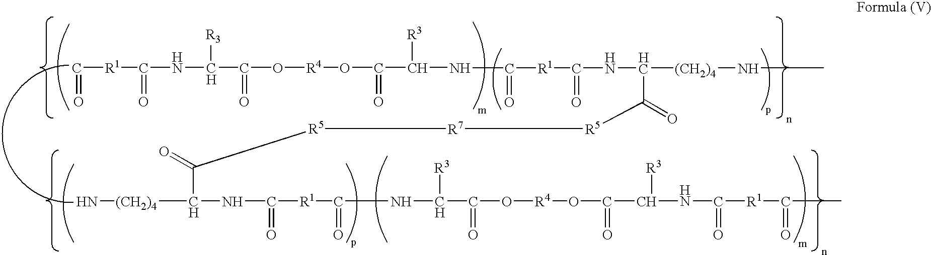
C(=O)[R1]C(=O)NC([R3])C(=O)O[R4]OC(C(NC([R1]C(=O)NC(C([R5][R7][R5]C(C([(CH2)4]N)NC(=O)[R1]C(=O)NC([R3])C(=O)O[R4]OC(=O)C([R3])NC(=O)[R1]C(=O)C)=O)=O)[(CH2)4]NC)=O)[R3])=O
